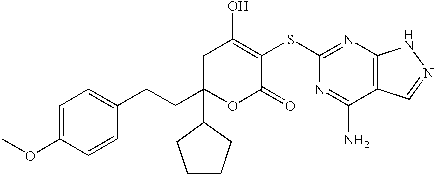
C1C(CCC2=CC=C(OC)C=C2)(C2CCCC2)OC(=O)C(SC2=NC3=C(C(N)=N2)C=NN3)=C1O
